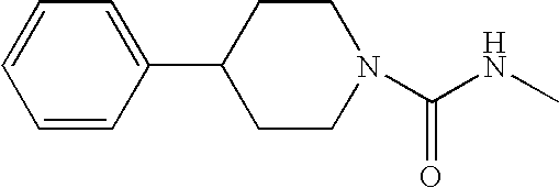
C(NC)(=O)N1CCC(C2=CC=CC=C2)CC1
